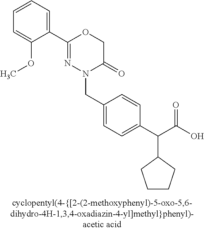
N1(CC2=CC=C(C(C(O)=O)C3CCCC3)C=C2)C(=O)COC(C2=CC=CC=C2OC)=N1
